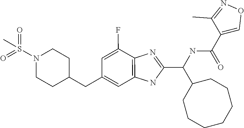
C1=C(F)C2=C(C=C1CC1CCN(S(=O)(=O)C)CC1)NC(C(NC(=O)C1=CON=C1C)C1CCCCCCC1)=N2
